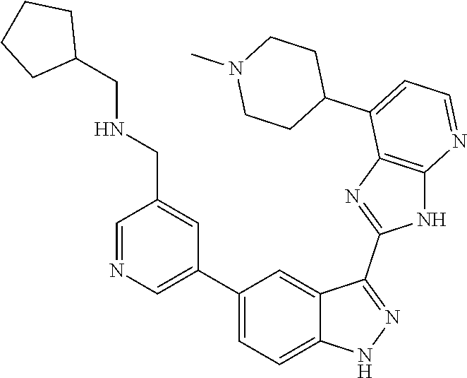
C1=NC=C(C2=CC=C3C(=C2)C(C2=NC4=C(N2)N=CC=C4C2CCN(C)CC2)=NN3)C=C1CNCC1CCCC1
